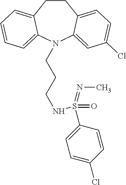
C1CC2=CC=C(Cl)C=C2N(CCCNS(C2=CC=C(Cl)C=C2)(=O)=NC)C2=CC=CC=C12
